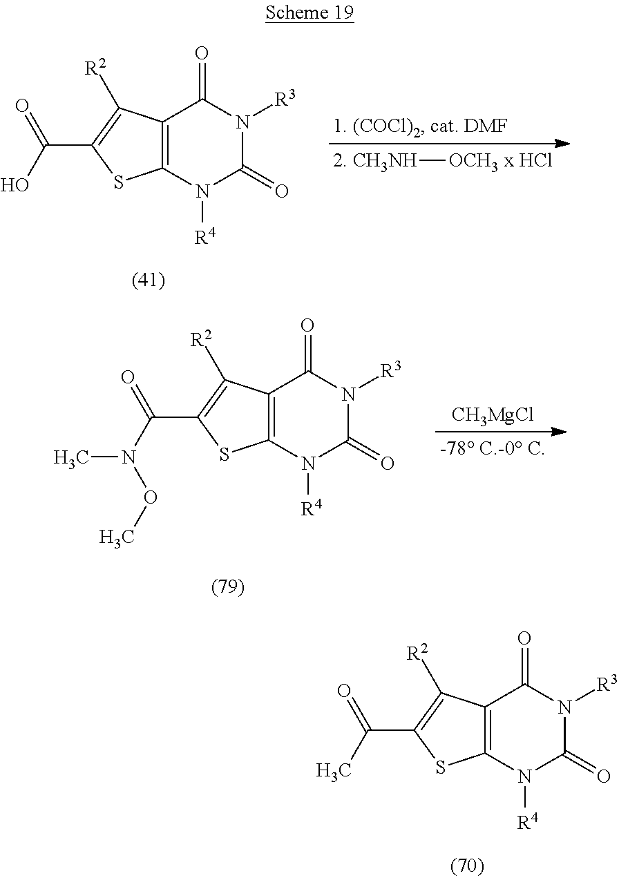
C12=C(N([R4])C(=O)N([R3])C1=O)SC(C(O)=O)=C2[R2].[CH3NH][OCH3].C12=C(N([R4])C(=O)N([R3])C1=O)SC(C(N(C)OC)=O)=C2[R2].[CH3MgCl].C12=C(N([R4])C(=O)N([R3])C1=O)SC(C(C)=O)=C2[R2]
